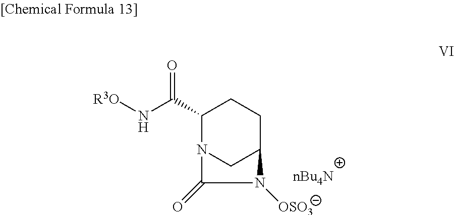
C1(C(N[R3O])=O)N2CC(CC1)N([OSO3])C2=O.[nBu4N]
